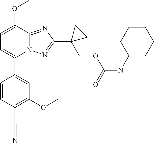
C1=C(OC)C2=NC(C3(COC(NC4CCCCC4)=O)CC3)=NN2C(C2=CC(OC)=C(C#N)C=C2)=C1
